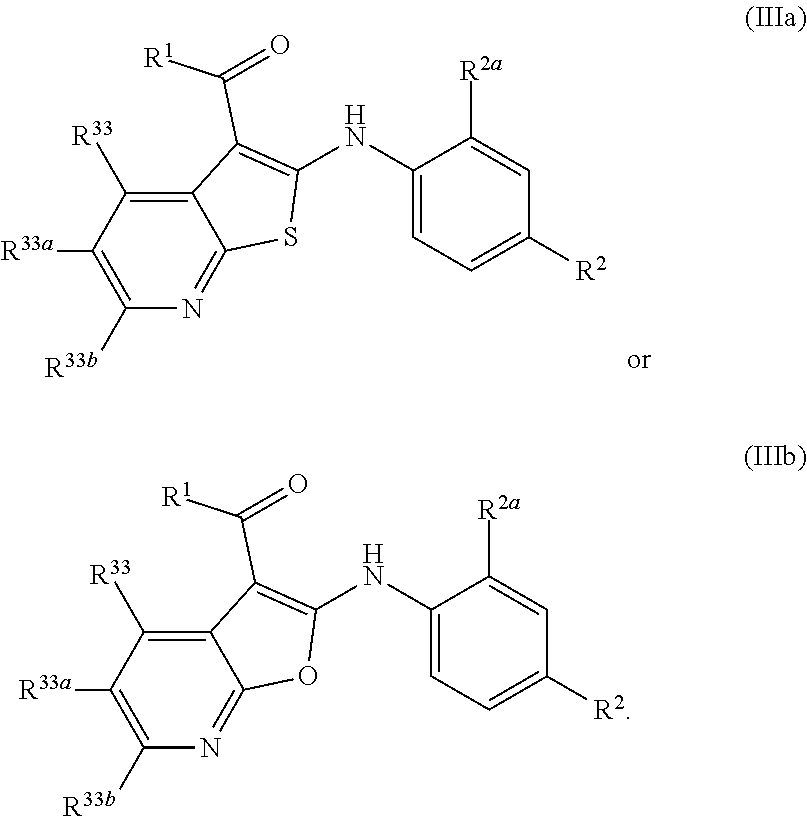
C1([R33a])=C([R33b])N=C2C(=C1[R33])C(C(=O)[R1])=C(NC1=CC=C([R2])C=C1[R2a])S2.C1([R33a])=C([R33b])N=C2C(=C1[R33])C(C(=O)[R1])=C(NC1=CC=C([R2])C=C1[R2a])O2
